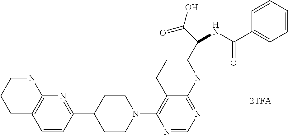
N1(C2=C(CC)C(NCC(C(=O)O)NC(=O)C3=CC=CC=C3)=NC=N2)CCC(C2=NC3=C(C=C2)CCCN3)CC1
